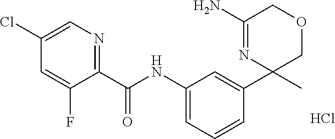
C1(C(=O)NC2=CC=CC(C3(C)COCC(N)=N3)=C2)=NC=C(Cl)C=C1F.Cl
